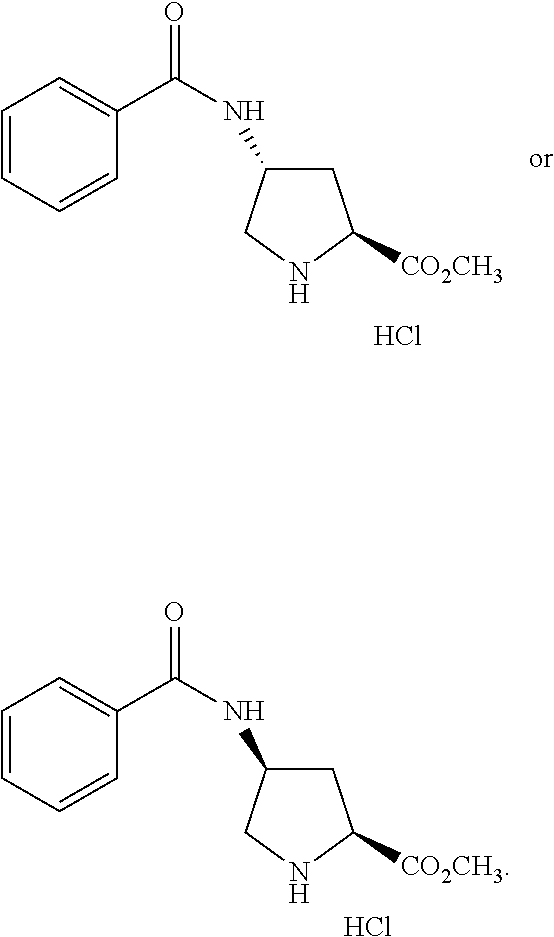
C1C(NC(=O)C2=CC=CC=C2)CNC1[CO2CH3].Cl.C1C(NC(=O)C2=CC=CC=C2)CNC1[CO2CH3].Cl
